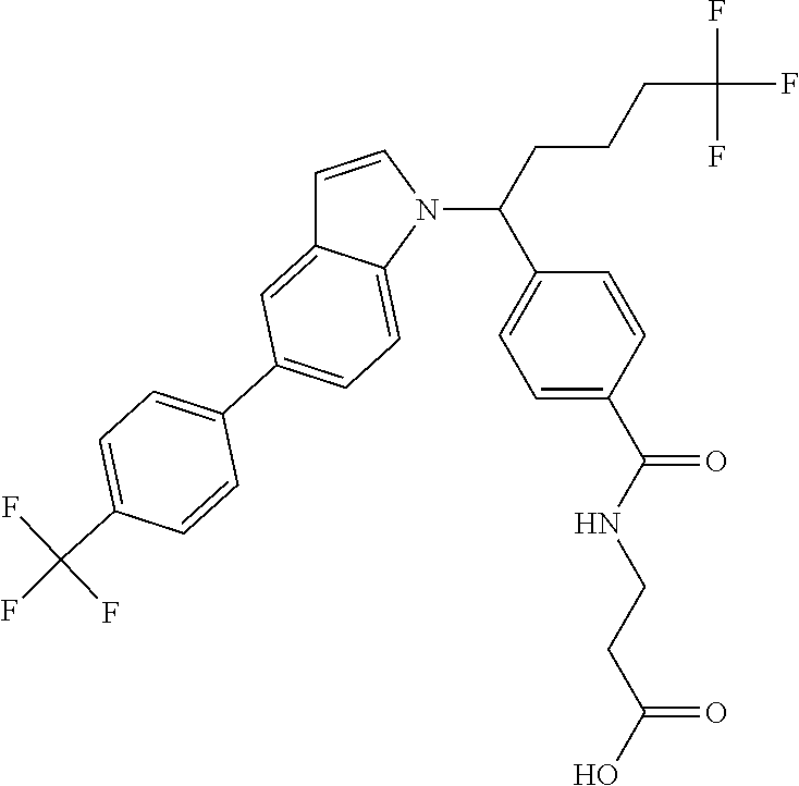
C1=CN(C(C2=CC=C(C(=O)NCCC(=O)O)C=C2)CCCC(F)(F)F)C2=CC=C(C3=CC=C(C(F)(F)F)C=C3)C=C12
